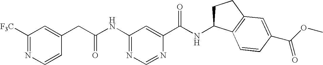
C1(NC(CC2=CC([F3C])=NC=C2)=O)=NC=NC(C(NC2CCC3=C2C=CC(C(OC)=O)=C3)=O)=C1
